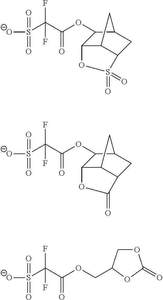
[O-]S(C(F)(F)C(=O)OC1C2C3C(CC1C3)S(=O)(=O)O2)(=O)=O.[O-]S(C(F)(F)C(=O)OC1C2C3C(CC1C3)C(=O)O2)(=O)=O.[O-]S(C(F)(F)C(=O)OCC1COC(=O)O1)(=O)=O
